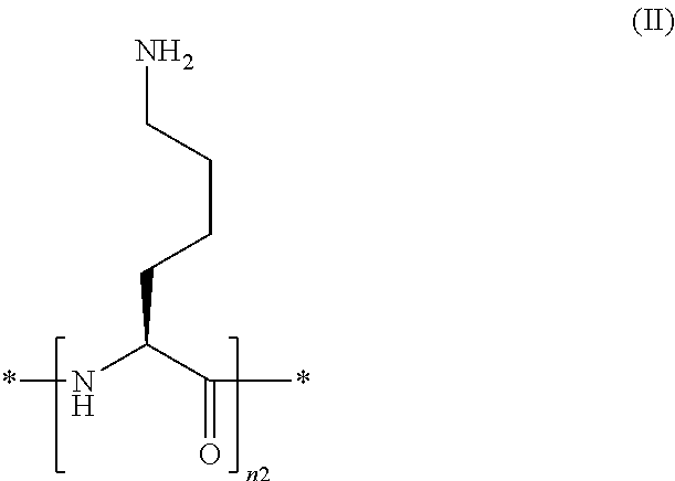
*NC(C(*)=O)CCCCN
